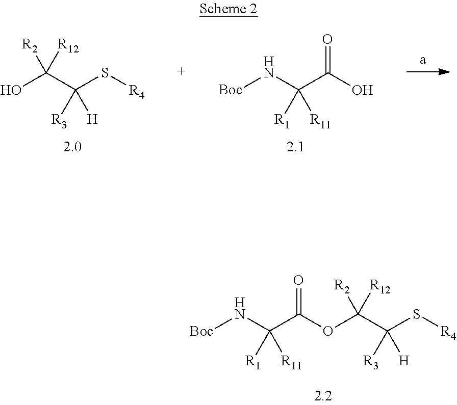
OC(C(S[R4])([R3])[H])([R2])[R12].[Boc]NC(C(O)=O)([R1])[R11].[Boc]NC(C(=O)OC(C(S[R4])([R3])[H])([R2])[R12])([R1])[R11]
